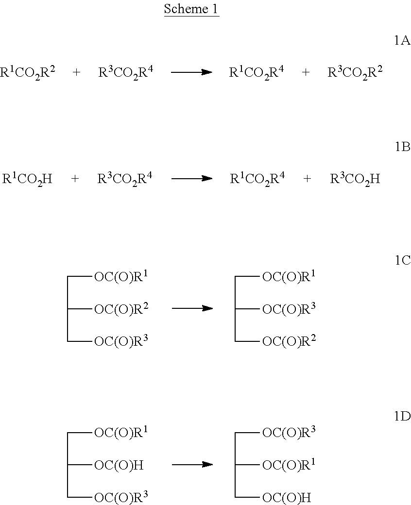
C(C([OC(O)R2])C[OC(O)R3])[OC(O)R1].C(C([OC(O)R3])C[OC(O)R2])[OC(O)R1].C(C([OC(O)H])C[OC(O)R3])[OC(O)R1].C(C([OC(O)R1])C[OC(O)H])[OC(O)R3].[R1CO2R2].[R3CO2R4].[R1CO2R4].[R3CO2R2].[R1CO2H].[R3CO2R4].[R1CO2R4].[R3CO2H]
